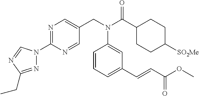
N1=C(CC)N=CN1C1=NC=C(CN(C(C2CCC([SO2Me])CC2)=O)C2=CC(C=CC(OC)=O)=CC=C2)C=N1
